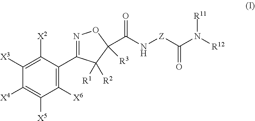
C1([X3])=C([X2])C(C2=NOC(C(N[Z]C(N([R12])[R11])=O)=O)([R3])C2([R1])[R2])=C([X6])C([X5])=C1[X4]
